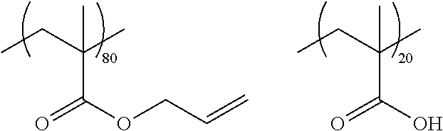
CCC(C)(C)C(=O)OCC=C.CCC(C)(C)C(=O)O
